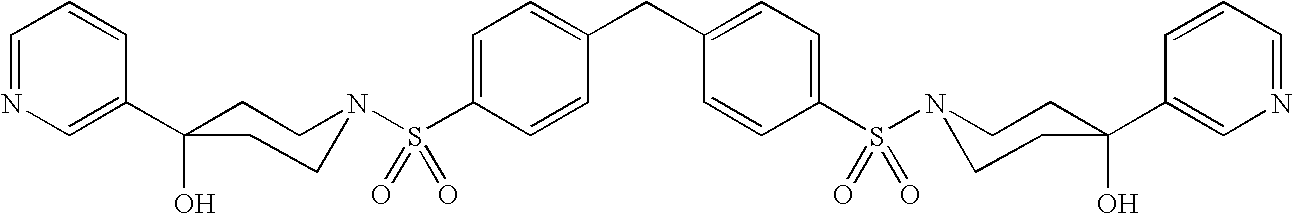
C1=NC=C(C2(O)CCN(S(C3=CC=C(CC4=CC=C(S(=O)(=O)N5CCC(C6=CN=CC=C6)(O)CC5)C=C4)C=C3)(=O)=O)CC2)C=C1
